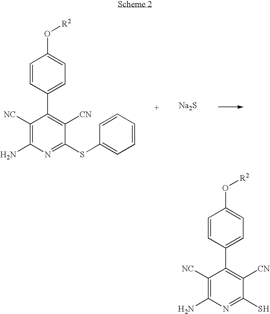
C1=CC(C2=C([CN])C(SC3=CC=CC=C3)=NC(N)=C2[NC])=CC=C1O[R2].[Na2S].C1=CC(C2=C([CN])C(S)=NC(N)=C2[NC])=CC=C1O[R2]
